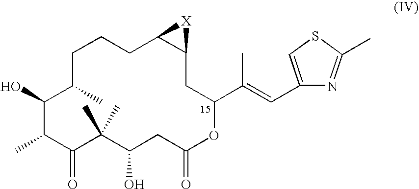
C1C(C)C(O)C(C)C(=O)C(C)(C)C(O)CC(=O)OC(C(=CC2=CSC(C)=N2)C)CC2C(CC1)[X]2
